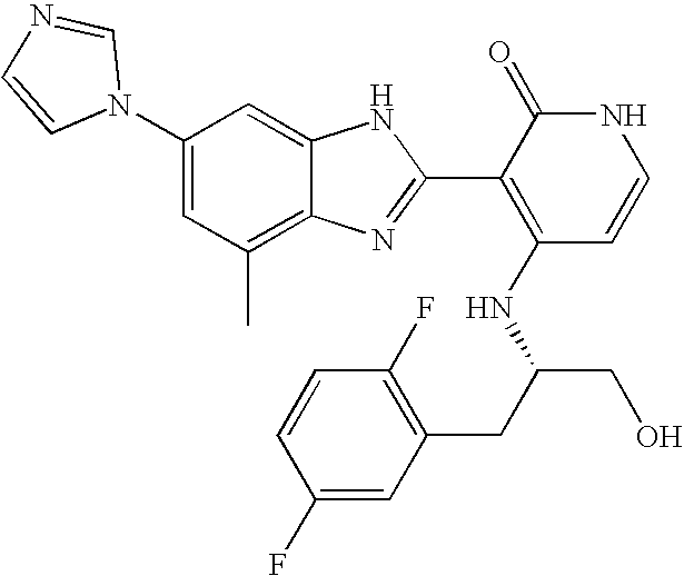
C1(C)=C2C(=CC(N3C=NC=C3)=C1)NC(C1=C(NC(CO)CC3=C(F)C=CC(F)=C3)C=CNC1=O)=N2
